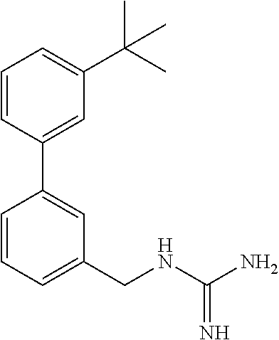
C1(C2=CC(CNC(N)=N)=CC=C2)=CC(C(C)(C)C)=CC=C1
